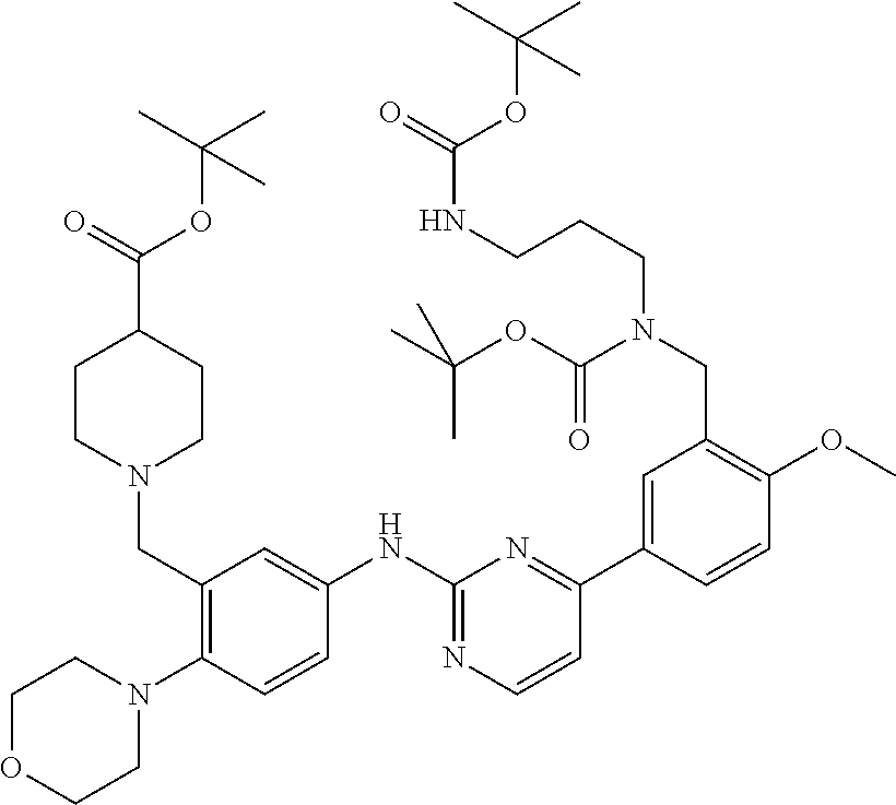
C1(NC2=CC(CN3CCC(C(=O)OC(C)(C)C)CC3)=C(N3CCOCC3)C=C2)=NC=CC(C2=CC(CN(CCCNC(=O)OC(C)(C)C)C(OC(C)(C)C)=O)=C(OC)C=C2)=N1
